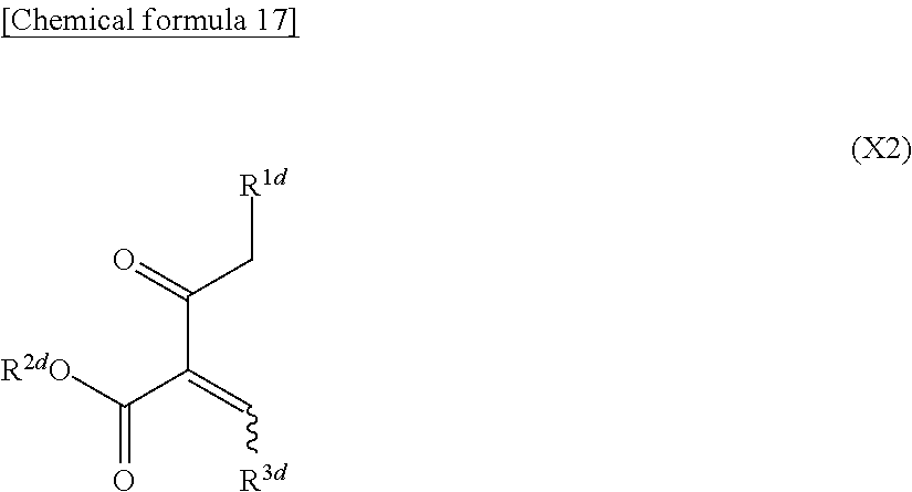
[R2dO]C(C(C(=O)C[R1d])=C[R3d])=O
